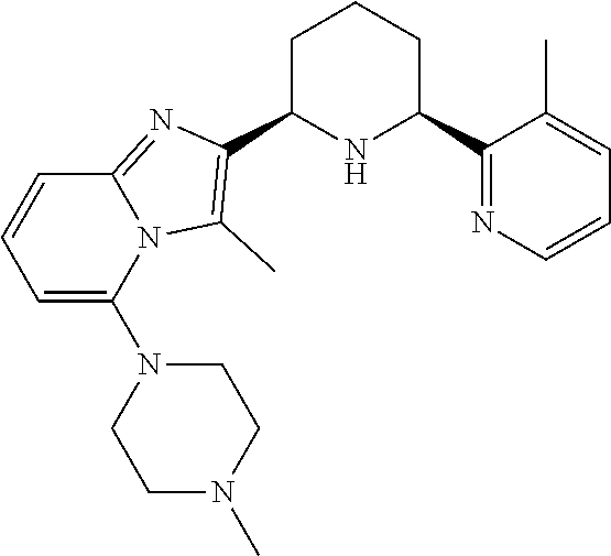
C1C(C2=C(C)N3C(=N2)C=CC=C3N2CCN(C)CC2)NC(C2=NC=CC=C2C)CC1
